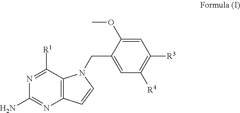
C1=C(OC)C(CN2C3=C(N=C(N)N=C3[R1])C=C2)=CC([R4])=C1[R3]
